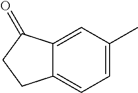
C1=C(C)C=C2C(=C1)CCC2=O
